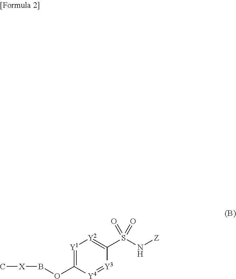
[Y1]1=C(OB[X]C)[Y4]=[Y3]C(S(N[Z])(=O)=O)=[Y2]1
